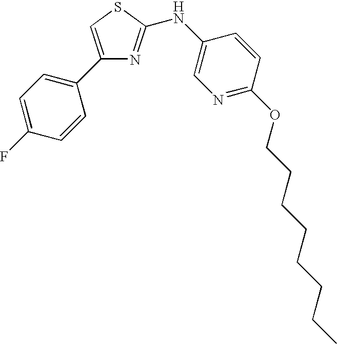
C1(C2=CC=C(F)C=C2)=CSC(NC2=CN=C(OCCCCCCCC)C=C2)=N1
